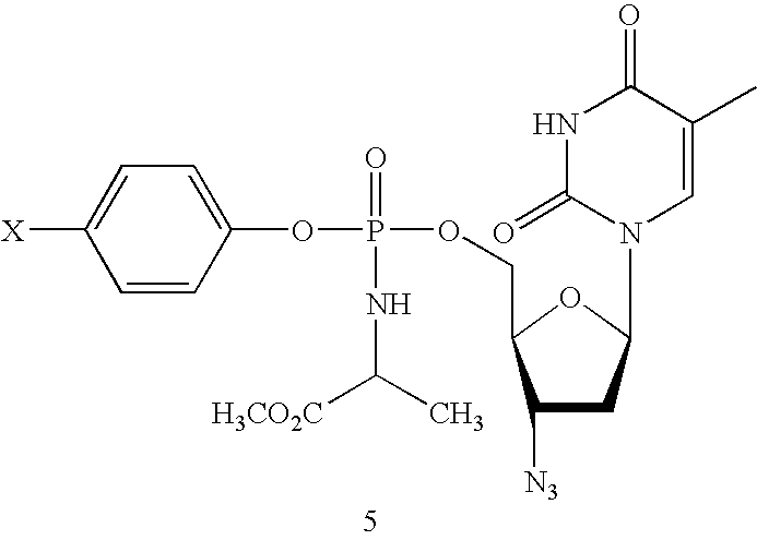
C1=CC(OP(=O)(NC([H3CO2C])C)OCC2C([N3])CC(N3C=C(C)C(=O)NC3=O)O2)=CC=C1[X]
